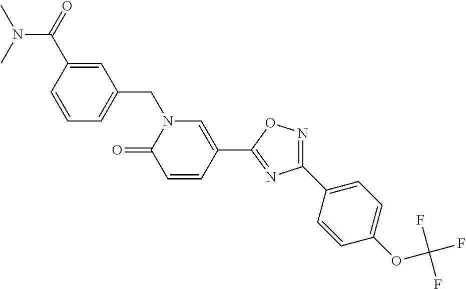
C1=CC(C(N(C)C)=O)=CC(CN2C(=O)C=CC(C3=NC(C4=CC=C(OC(F)(F)F)C=C4)=NO3)=C2)=C1
